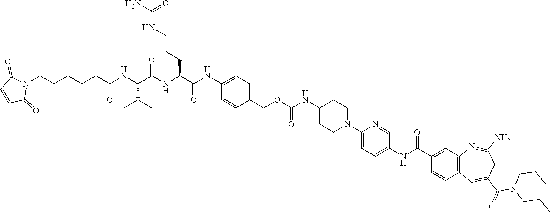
C1(NC(C2=CC3=C(C=C2)C=C(C(=O)N(CCC)CCC)CC(N)=N3)=O)=CC=C(N2CCC(NC(OCC3=CC=C(NC(C(NC(C(NC(CCCCCN4C(=O)C=CC4=O)=O)C(C)C)=O)CCCNC(N)=O)=O)C=C3)=O)CC2)N=C1
